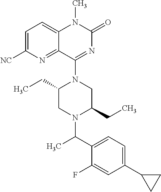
C1=C([NC])N=C2C(=C1)N(C)C(=O)N=C2N1CC(CC)N(C(C2=CC=C(C3CC3)C=C2F)C)CC1CC
